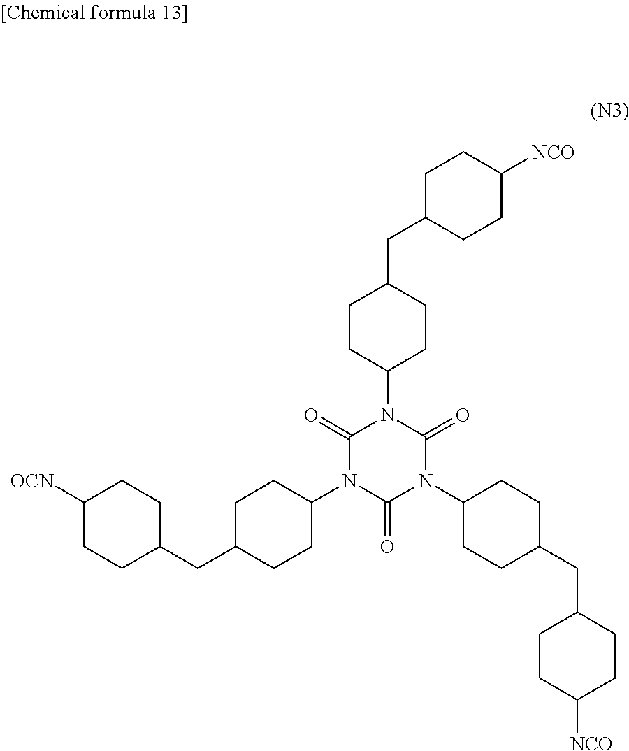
C1(=O)N(C2CCC(CC3CCC([OCN])CC3)CC2)C(=O)N(C2CCC(CC3CCC([NCO])CC3)CC2)C(=O)N1C1CCC(CC2CCC([NCO])CC2)CC1
